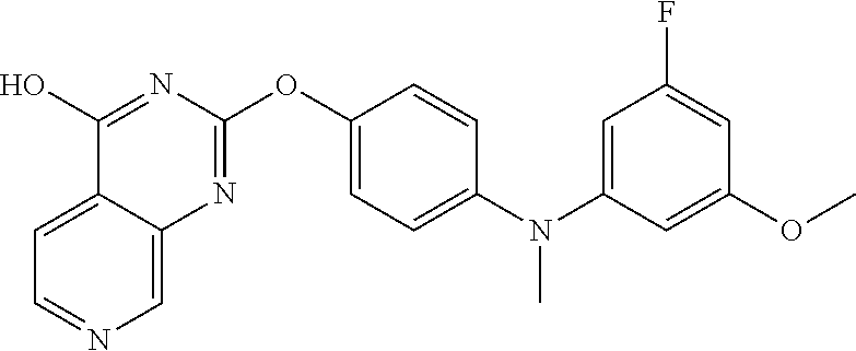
C12=CC=NC=C1N=C(OC1=CC=C(N(C3=CC(F)=CC(OC)=C3)C)C=C1)N=C2O
